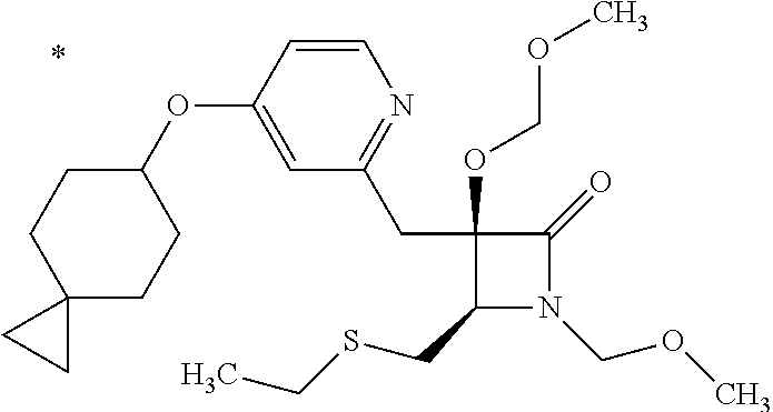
C1(CC2=NC=CC(OC3CCC4(CC3)CC4)=C2)(OCOC)C(CSCC)N(COC)C1=O
